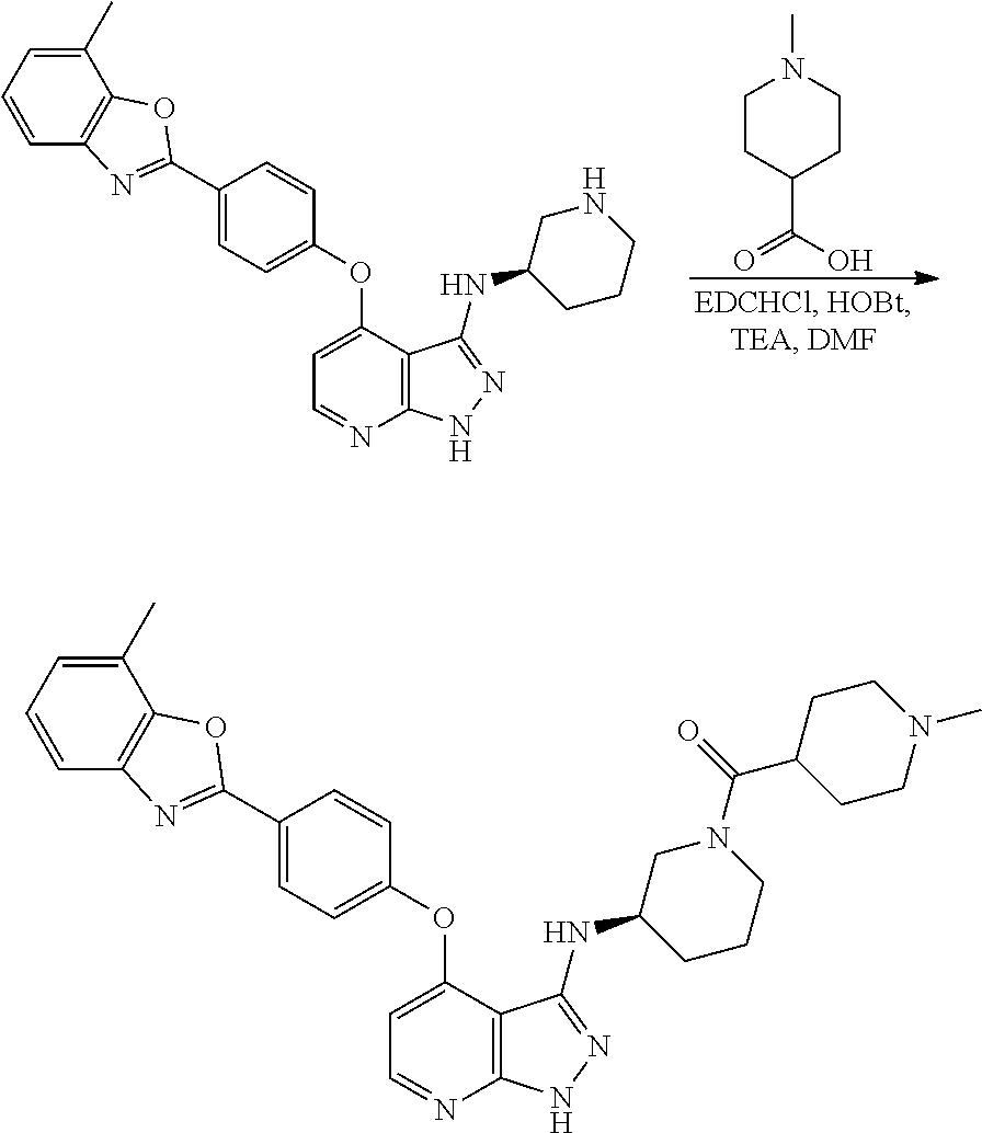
C1=CC=C(C)C2=C1N=C(C1=CC=C(OC3=CC=NC4=C3C(NC3CCCNC3)=NN4)C=C1)O2.CN1CCC(C(O)=O)CC1.C1=CC=C(C)C2=C1N=C(C1=CC=C(OC3=CC=NC4=C3C(NC3CCCN(C(=O)C5CCN(C)CC5)C3)=NN4)C=C1)O2
